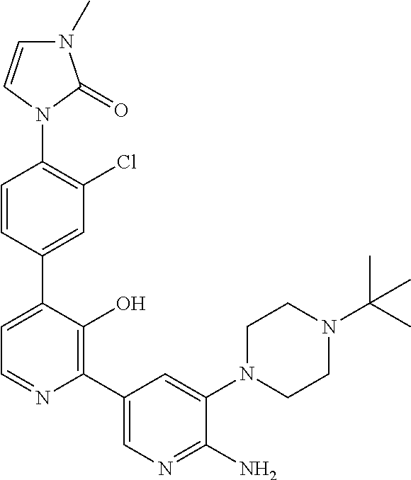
C1=C(C2=CC(Cl)=C(N3C(=O)N(C)C=C3)C=C2)C(O)=C(C2=CN=C(N)C(N3CCN(C(C)(C)C)CC3)=C2)N=C1
